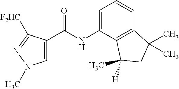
C1=C(NC(C2=CN(C)N=C2[F2HC])=O)C2=C(C=C1)C(C)(C)CC2(C)[H]
